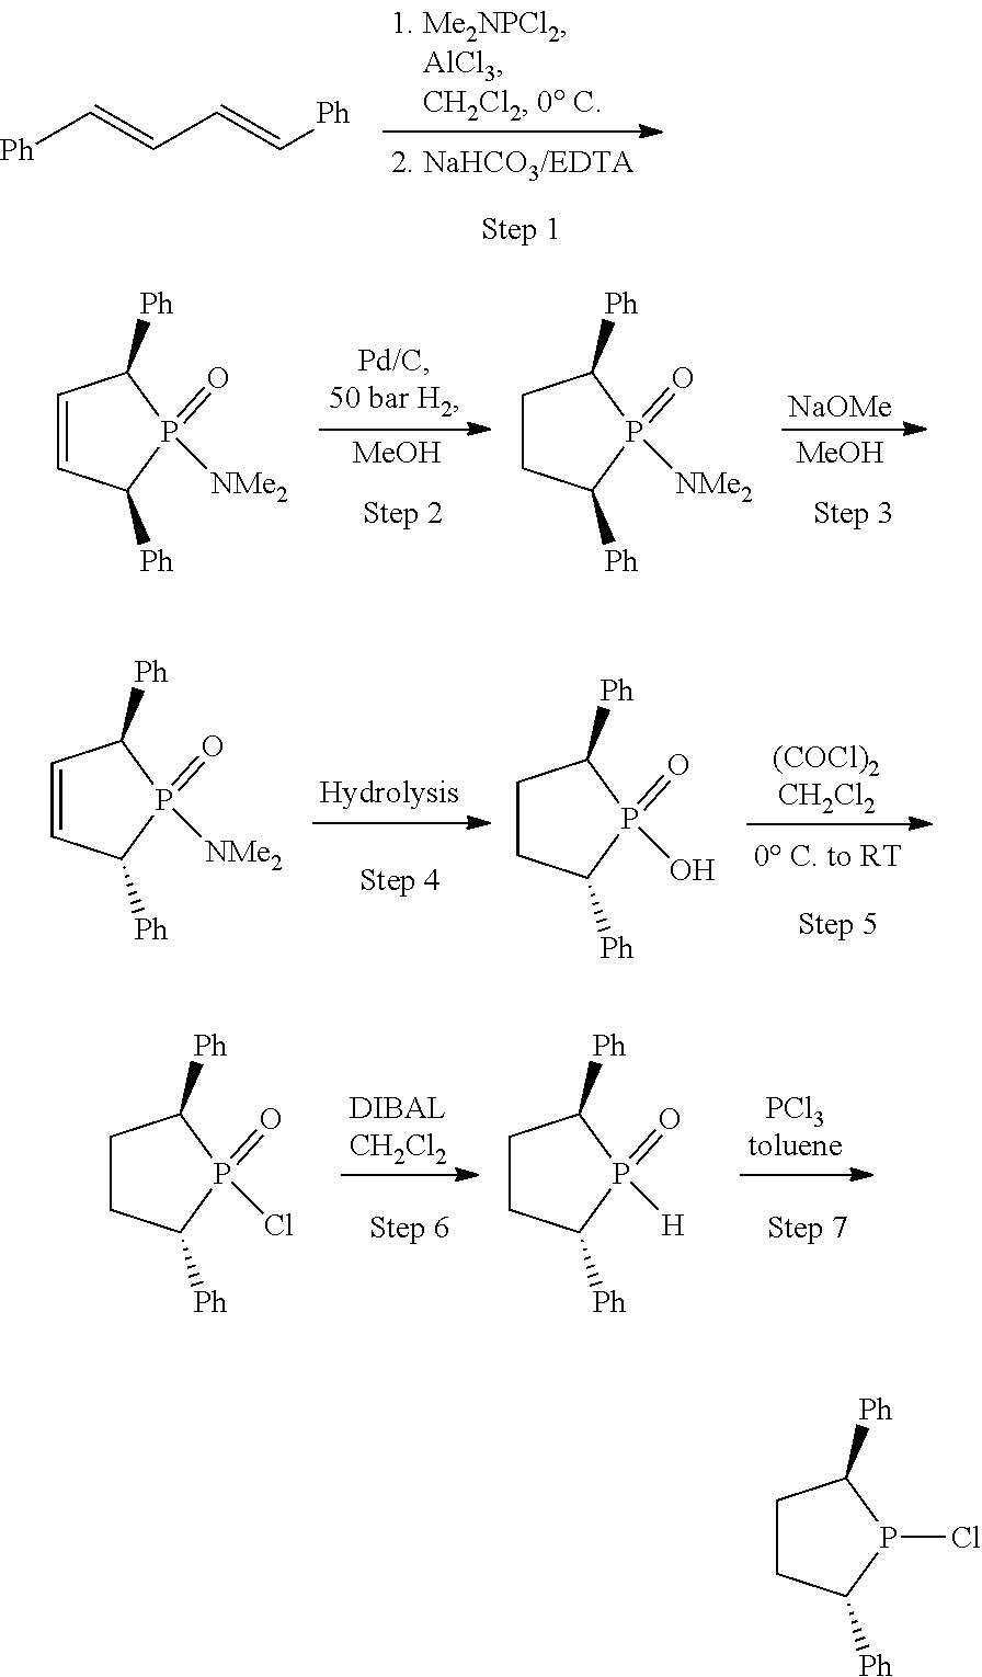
[Ph]C=CC=C[Ph].C1=CC([Ph])P([NMe2])(=O)C1[Ph].[MeOH].C1CC([Ph])P([NMe2])(=O)C1[Ph].[MeOH].[NaOMe].C1=CC([Ph])P([NMe2])(=O)C1[Ph].C1CC([Ph])P(O)(=O)C1[Ph].C1CC([Ph])P(Cl)(=O)C1[Ph].C1CC([Ph])P([H])(=O)C1[Ph].C1CC([Ph])P(Cl)C1[Ph]
